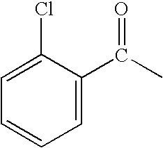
C1=C(Cl)C(C(C)=O)=CC=C1
